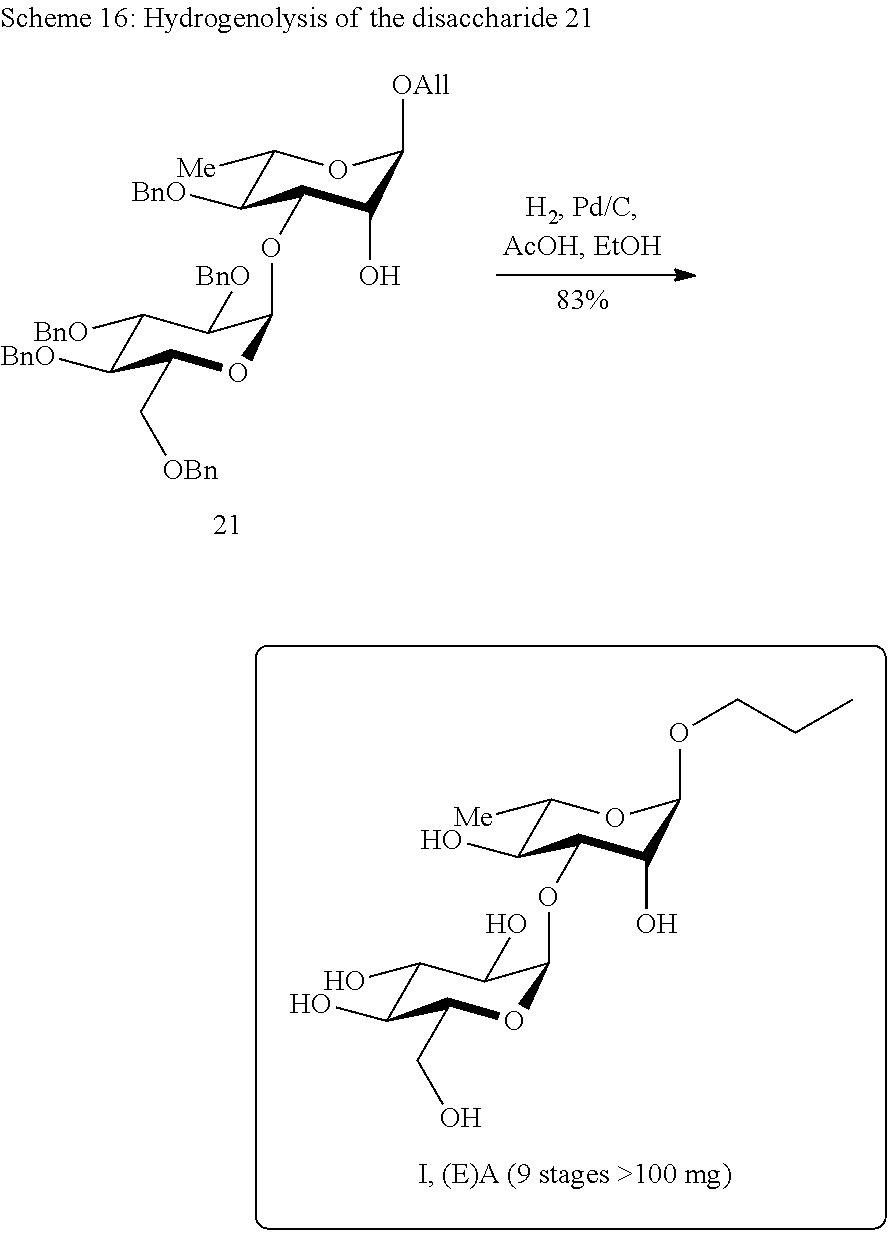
C1([Me])C(O)C(OC2OC(CO)C(O)C(O)C2O)C(O)C(OCCC)O1.C1([Me])C([BnO])C(OC2OC(C[OBn])C([BnO])C([BnO])C2[BnO])C(O)C([OAll])O1
